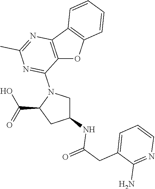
C12=C(C3=C(O1)C=CC=C3)N=C(C)N=C2N1C(C(=O)O)CC(NC(=O)CC2=CC=CN=C2N)C1
